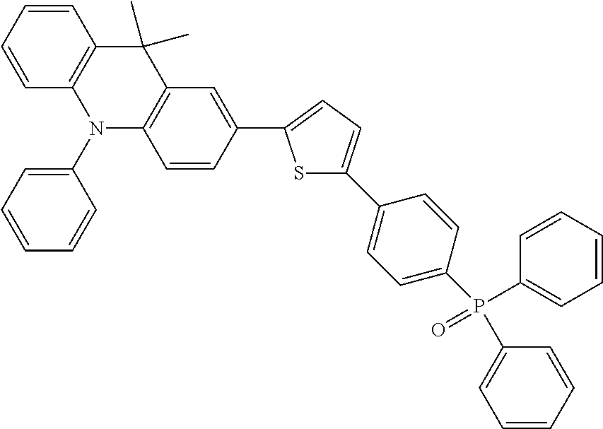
C1(C2=CC=C(C3=CC=C(P(C4=CC=CC=C4)(C4=CC=CC=C4)=O)C=C3)S2)=CC2=C(C=C1)N(C1=CC=CC=C1)C1=C(C2(C)C)C=CC=C1
